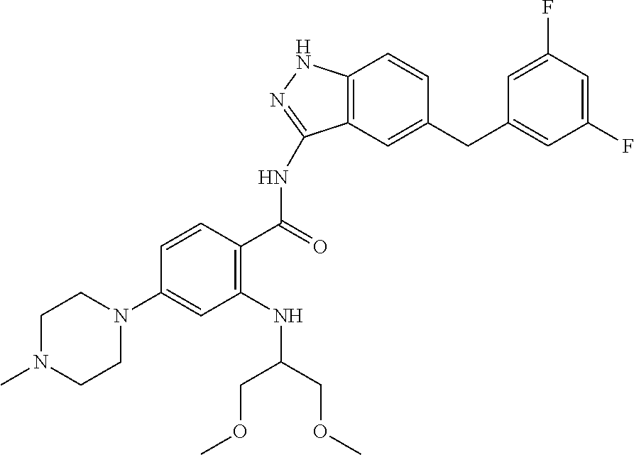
C1N(C2=CC(NC(COC)COC)=C(C(=O)NC3=NNC4=C3C=C(CC3=CC(F)=CC(F)=C3)C=C4)C=C2)CCN(C)C1
